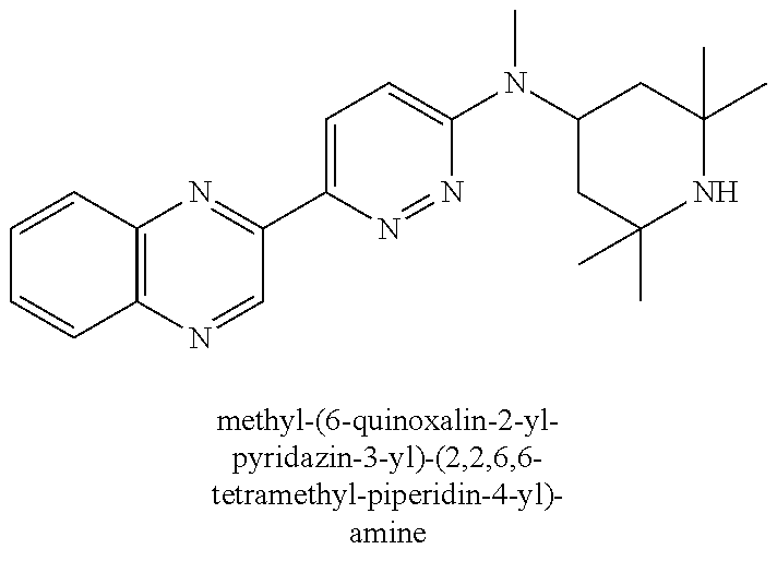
C12=C(N=C(C3=CC=C(N(C4CC(C)(C)NC(C)(C)C4)C)N=N3)C=N1)C=CC=C2
